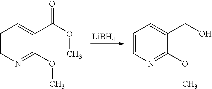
[LiBH4].C1=CN=C(OC)C(C(OC)=O)=C1.C1=CN=C(OC)C(CO)=C1
